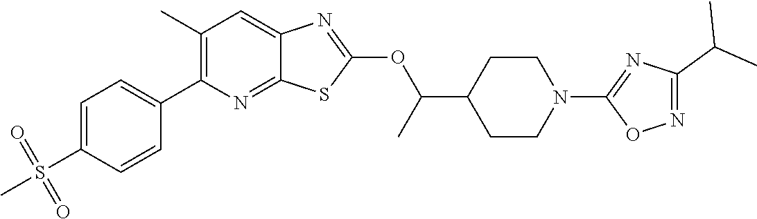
C1(C)=C(C2=CC=C(S(=O)(=O)C)C=C2)N=C2C(=C1)N=C(OC(C1CCN(C3=NC(C(C)C)=NO3)CC1)C)S2
